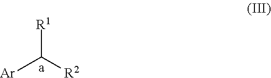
[Ar]C([R2])[R1]
